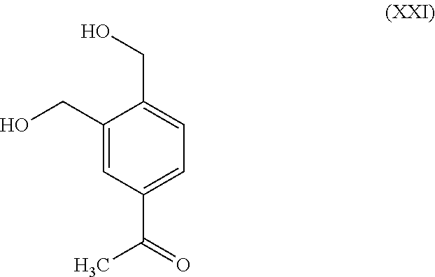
C1(CO)=CC(C(=O)C)=CC=C1CO
